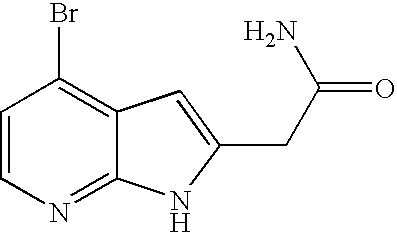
BrC1=C2C(=NC=C1)NC(CC(N)=O)=C2
